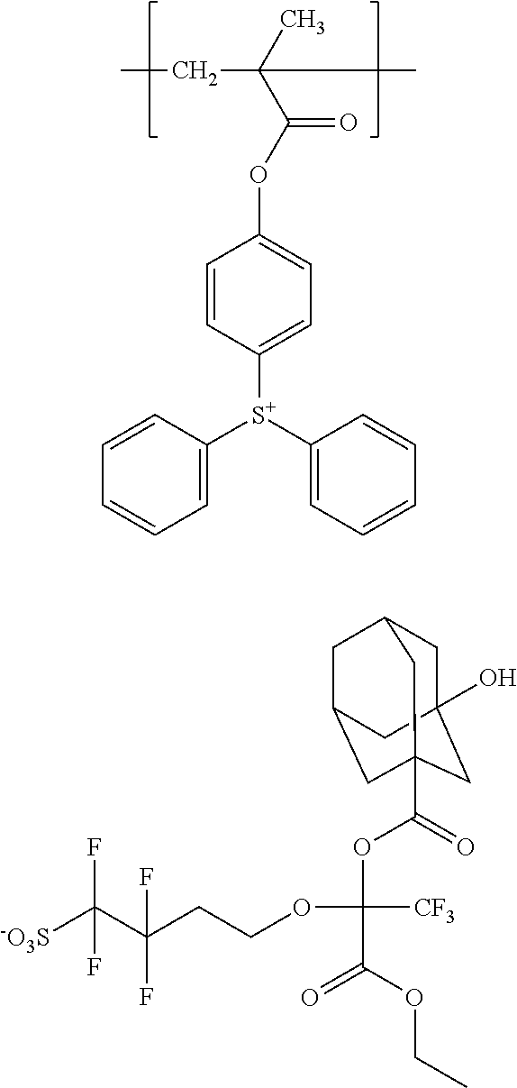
CCC(C)(C(=O)OC1=CC=C([S+](C2=CC=CC=C2)C2=CC=CC=C2)C=C1)C.[-O3S]C(C(CCOC(OC(=O)C12CC3(O)CC(CC(C1)C3)C2)(C(OCC)=O)[CF3])(F)F)(F)F
